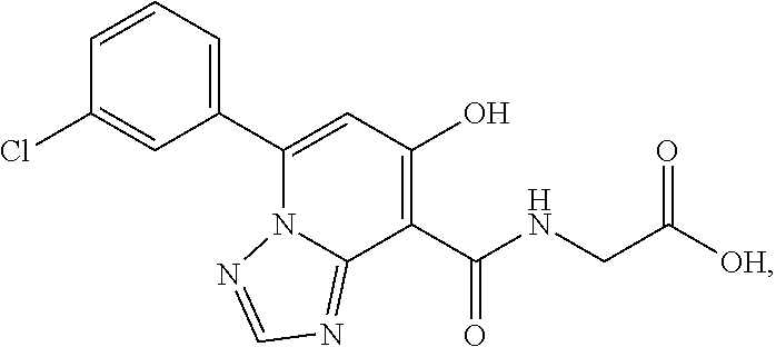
C1(C2=CC=CC(Cl)=C2)=CC(O)=C(C(NCC([OH])=O)=O)C2=NC=NN12
